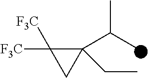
C1(C(C)C)(CC)C([F3C])([F3C])C1
